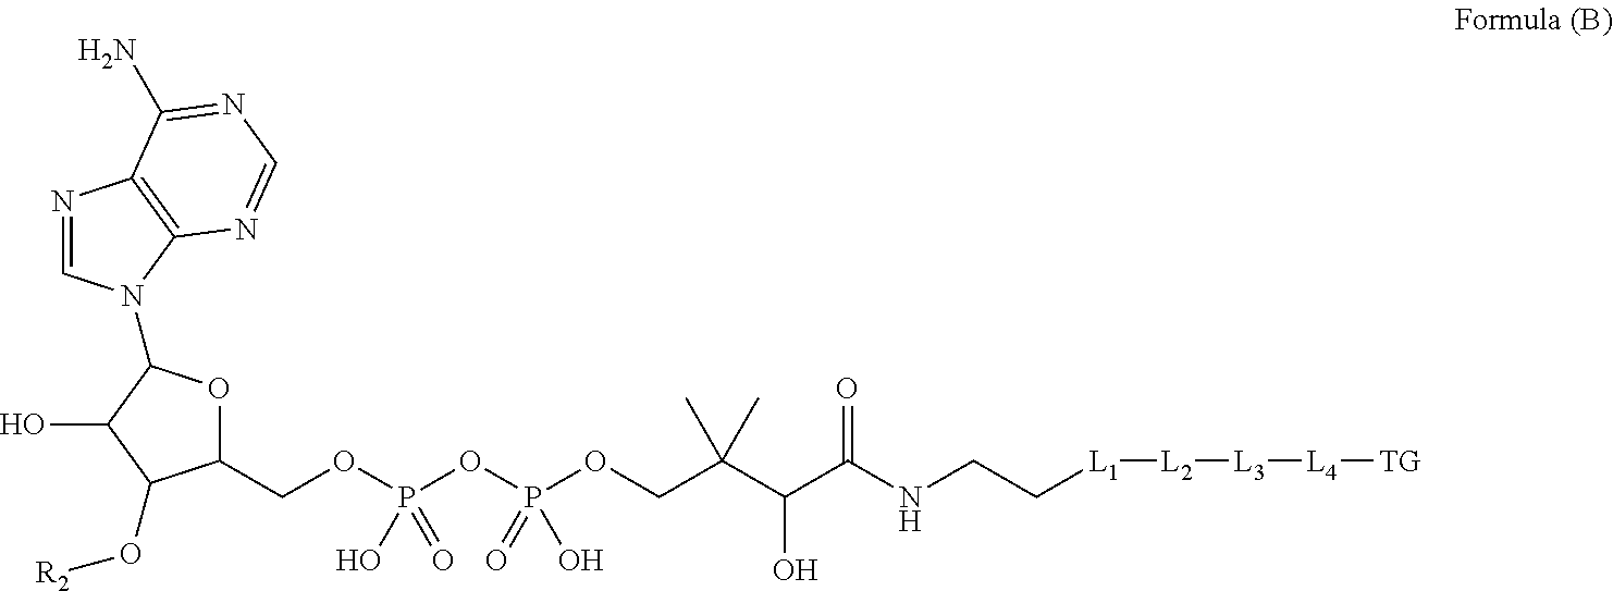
O(P(OP(OCC(C(C(NCC[L1][L2][L3][L4][TG])=O)O)(C)C)(=O)O)(=O)O)CC1OC(N2C=NC3=C2N=CN=C3N)C(O)C1O[R2]
